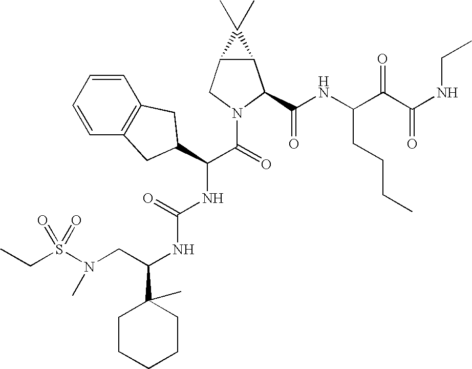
C(C)S(=O)(N(C)CC(NC(=O)NC(C(N1C(C(=O)NC(CCCC)C(=O)C(=O)NCC)C2C(C1)C2(C)C)=O)C1CC2=C(C=CC=C2)C1)C1(C)CCCCC1)=O
